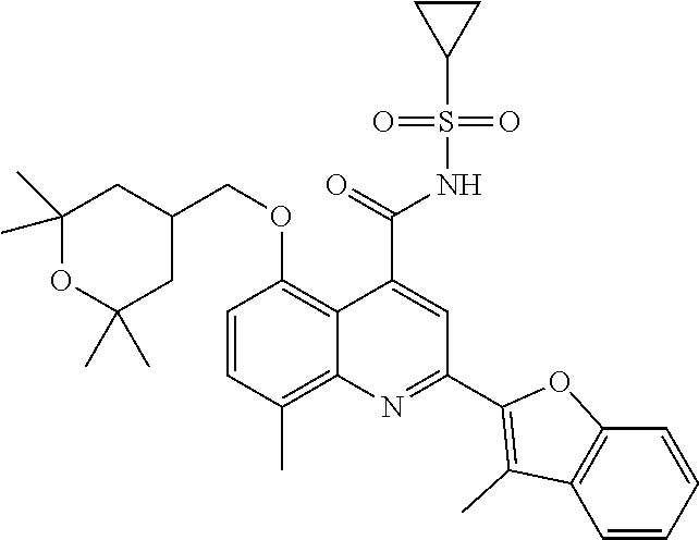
C1=CC(C)=C2C(=C1OCC1CC(C)(C)OC(C)(C)C1)C(C(=O)NS(C1CC1)(=O)=O)=CC(C1=C(C)C3=C(O1)C=CC=C3)=N2
